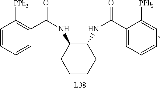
C1CCC(NC(C2=CC=CC=C2[PPh2])=O)C(NC(C2=C([PPh2])C=CC=C2)=O)C1
